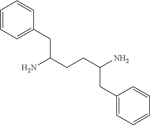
C1(CC(N)CCC(N)CC2=CC=CC=C2)=CC=CC=C1
